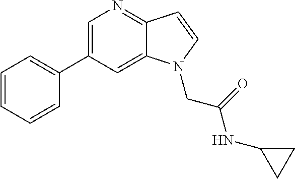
C1=C(C2=CC=CC=C2)C=C2C(=N1)C=CN2CC(NC1CC1)=O
